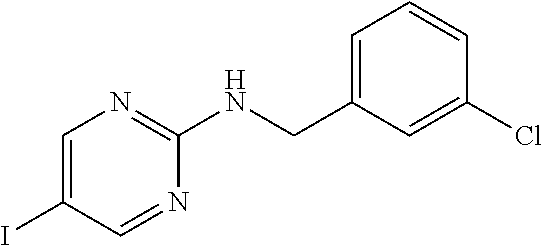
C1=C(CNC2=NC=C(I)C=N2)C=C(Cl)C=C1
